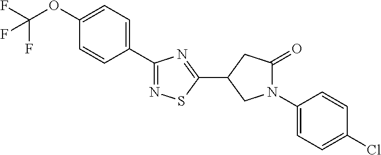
C1=C(OC(F)(F)F)C=CC(C2=NSC(C3CC(=O)N(C4=CC=C(Cl)C=C4)C3)=N2)=C1
